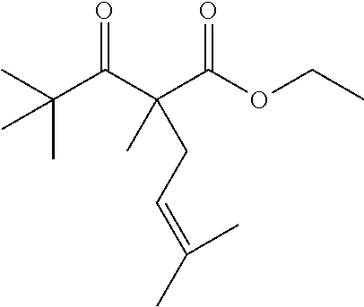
O=C(C(C(OCC)=O)(CC=C(C)C)C)C(C)(C)C
